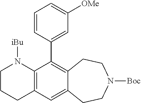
C12=C(C(C3=CC([OMe])=CC=C3)=C3C(=C1)CCN([Boc])CC3)N([iBu])CCC2
